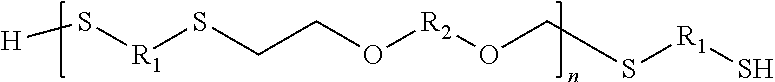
[H]S[R1]SCCO[R2]OCS[R1]S
